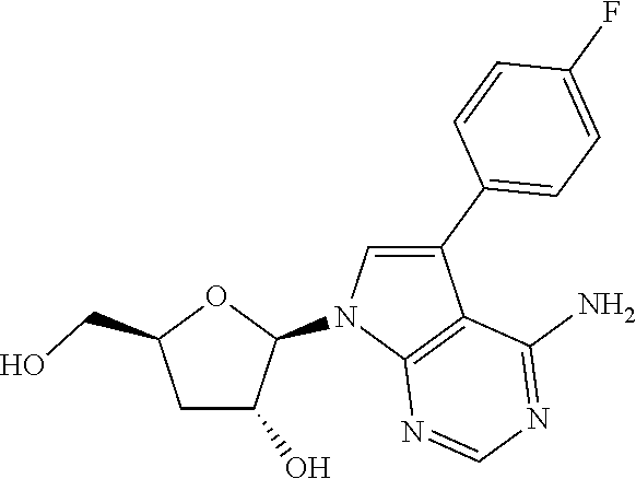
C1C(O)C(N2C3=C(C(C4=CC=C(F)C=C4)=C2)C(N)=NC=N3)OC1CO
